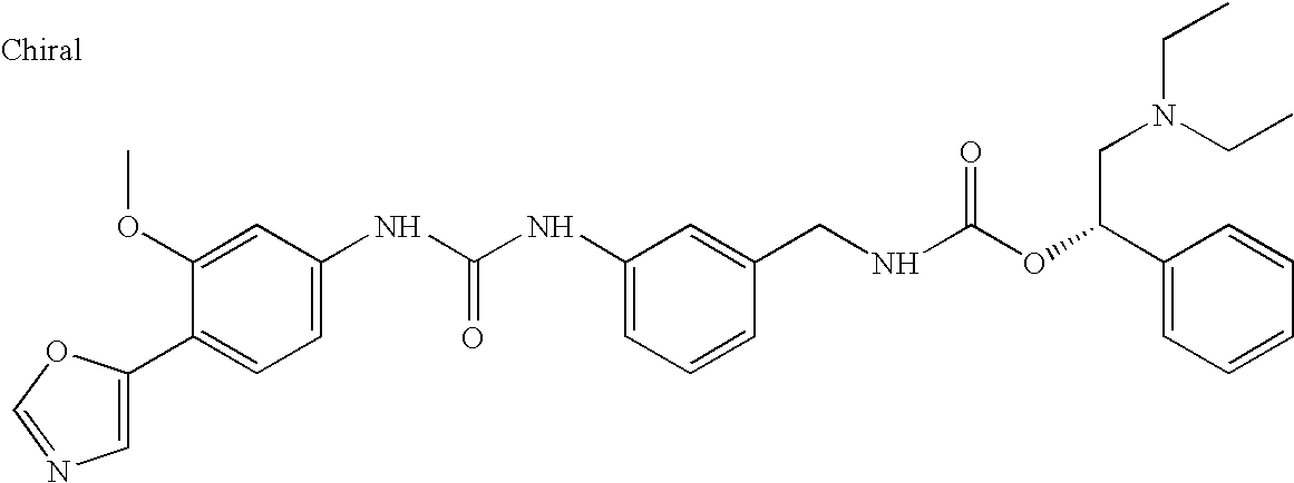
C1=C(C2=CC=C(NC(NC3=CC=CC(CNC(OC(C4=CC=CC=C4)CN(CC)CC)=O)=C3)=O)C=C2OC)OC=N1
